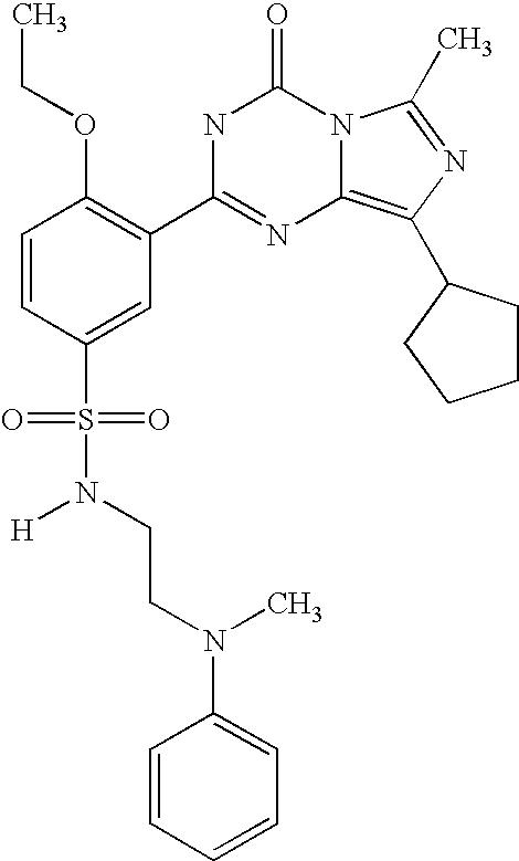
C1=CC(S(N([H])CCN(C2=CC=CC=C2)C)(=O)=O)=CC(C2=NC3=C(C4CCCC4)N=C(C)N3C(=O)N2)=C1OCC
